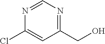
C1(CO)=NC=NC(Cl)=C1
